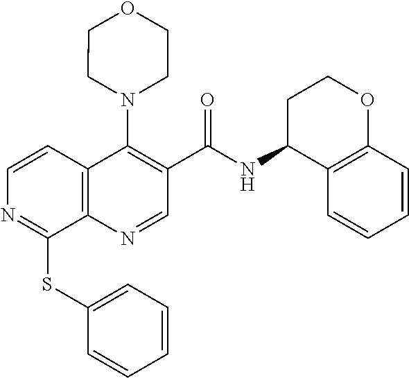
C12=C(N=CC(C(=O)NC3C4=C(OCC3)C=CC=C4)=C1N1CCOCC1)C(SC1=CC=CC=C1)=NC=C2
